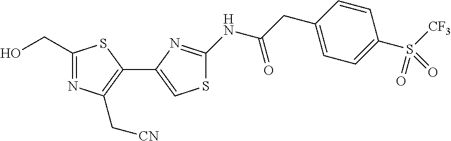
OCC1=NC(C[CN])=C(C2=CSC(NC(CC3=CC=C(S([CF3])(=O)=O)C=C3)=O)=N2)S1
